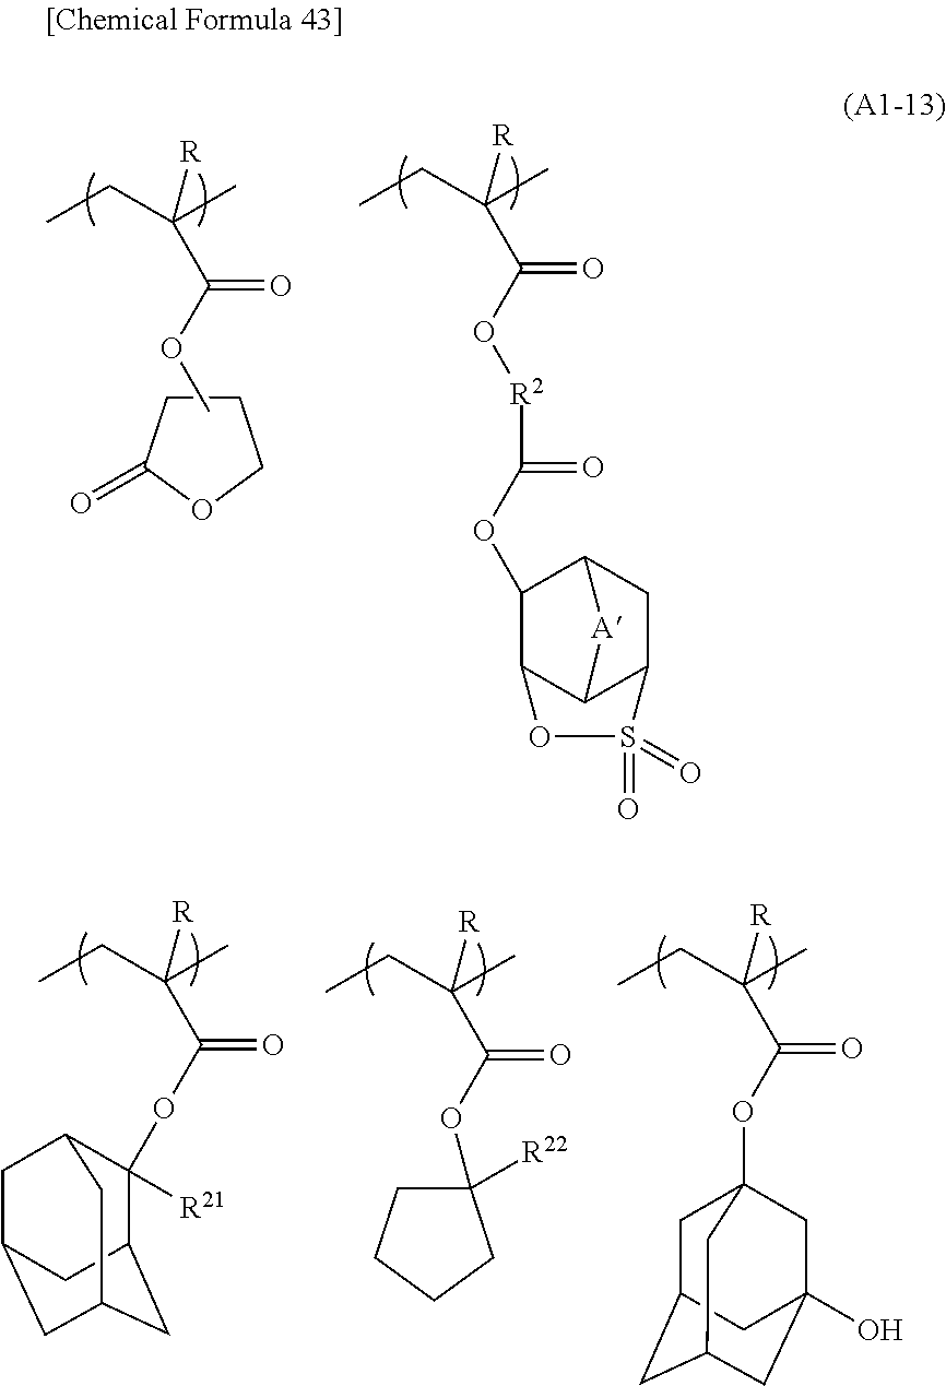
C1CC(=O)OC1.CCC(C)([R])C(OC)=O.CCC(C)([R])C(O[R2]C(=O)OC1C2C3C(CC1[A]3)S(=O)(=O)O2)=O.CCC(C)([R])C(OC1([R21])C2CC3CC(CC1C3)C2)=O.CCC(C)([R])C(OC1([R22])CCCC1)=O.CCC(C)([R])C(OC12CC3CC(CC(O)(C1)C3)C2)=O
